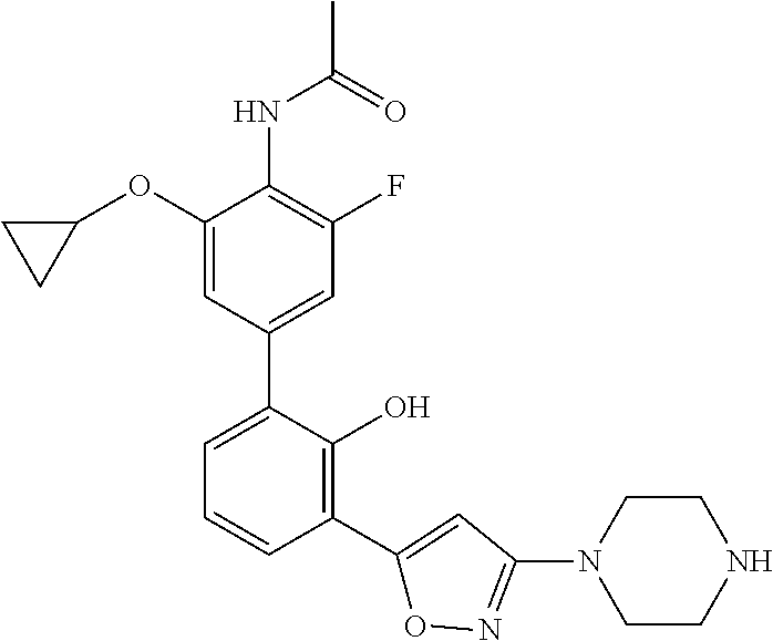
N(C1=C(F)C=C(C2=CC=CC(C3=CC(N4CCNCC4)=NO3)=C2O)C=C1OC1CC1)C(=O)C
